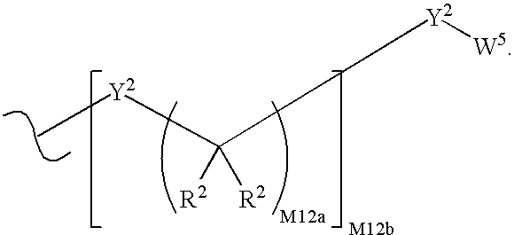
C([Y2][W5])([R2])([R2])[Y2]C
